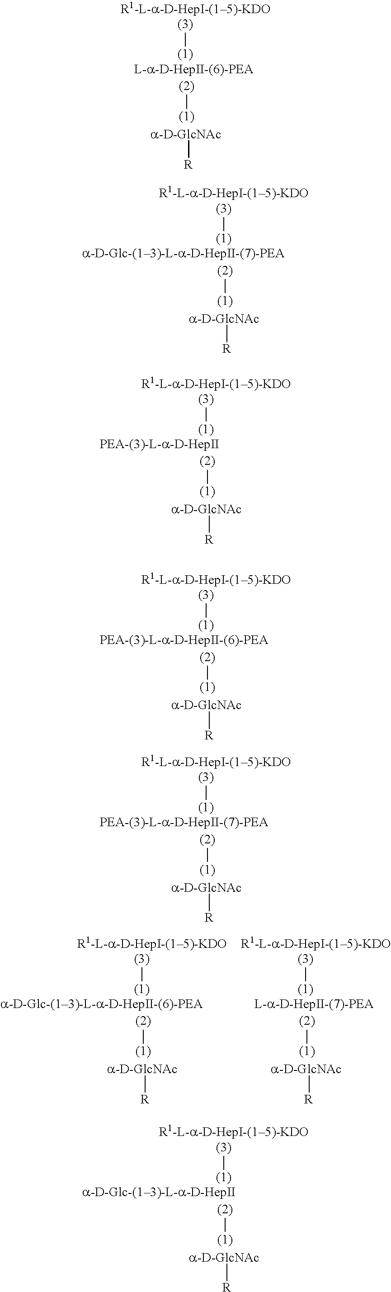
[(1)][(3)].[(1)][(2)].[R][a-D-GlcNAc].[(1)][(3)].[(1)][(2)].[R][a-D-GlcNAc].[(1)][(3)].[(1)][(2)].[R][a-D-GlcNAc].[(1)][(3)].[(1)][(2)].[R][a-D-GlcNAc].[(1)][(3)].[(1)][(2)].[R][a-D-GlcNAc].[(1)][(3)].[(1)][(2)].[R][a-D-GlcNAc].[(1)][(3)].[(1)][(2)].[R][a-D-GlcNAc].[(1)][(3)].[(1)][(2)].[R][a-D-GlcNAc]
